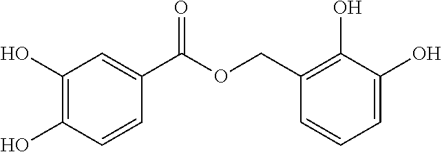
C1(O)=C(O)C=CC(C(=O)OCC2=C(O)C(O)=CC=C2)=C1
